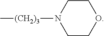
C1COCCN1[(CH2)3]C
